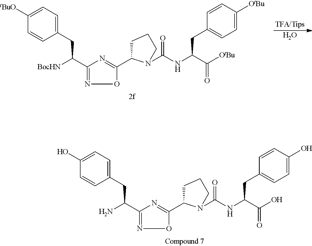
C1=C([tBuO])C=CC(CC([BocHN])C2=NOC(C3CCCN3C(NC(CC3=CC=C([OtBu])C=C3)C(=O)[OtBu])=O)=N2)=C1.O.C1=C(O)C=CC(CC(N)C2=NOC(C3CCCN3C(NC(CC3=CC=C(O)C=C3)C(=O)O)=O)=N2)=C1
